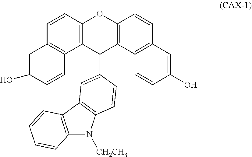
C1=C(O)C=CC2=C1C=CC1=C2C(C2=CC3=C(N([CH2CH3])C4=C3C=CC=C4)C=C2)C2=C(O1)C=CC1=C2C=CC(O)=C1
